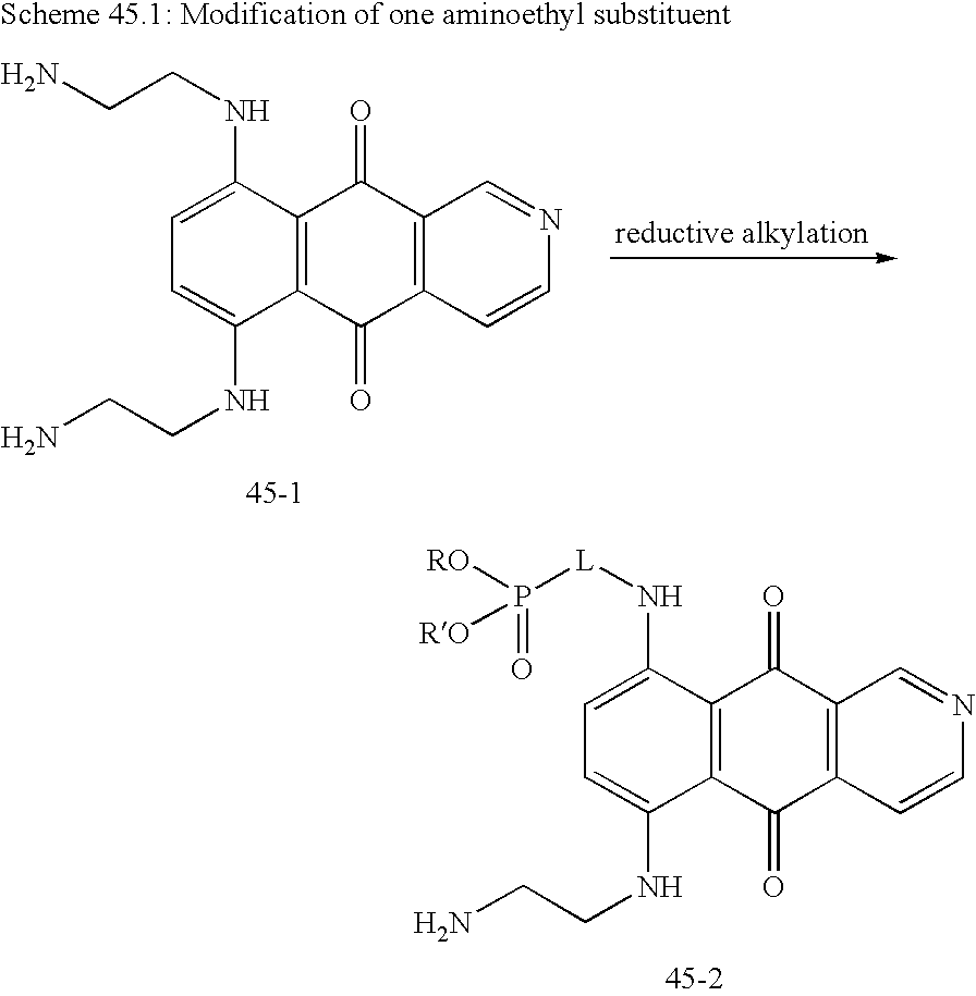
NCCNC1=CC=C(NCCN)C2=C1C(=O)C1=C(C2=O)C=CN=C1.[RO]P([L]NC1=CC=C(NCCN)C2=C1C(=O)C1=C(C2=O)C=CN=C1)(=O)[RO]
